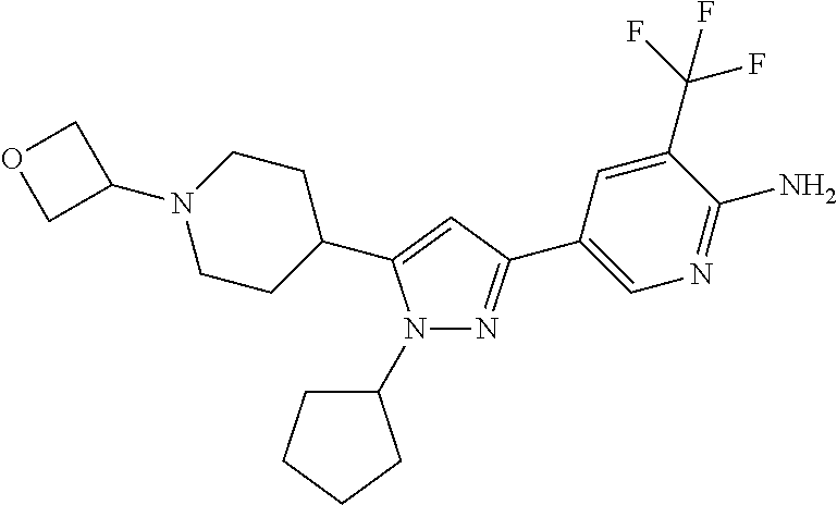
N1(C2CCCC2)N=C(C2=CN=C(N)C(C(F)(F)F)=C2)C=C1C1CCN(C2COC2)CC1
